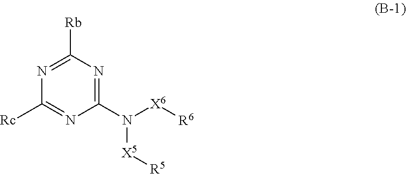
C1([Rc])=NC(N([X5][R5])[X6][R6])=NC([Rb])=N1
